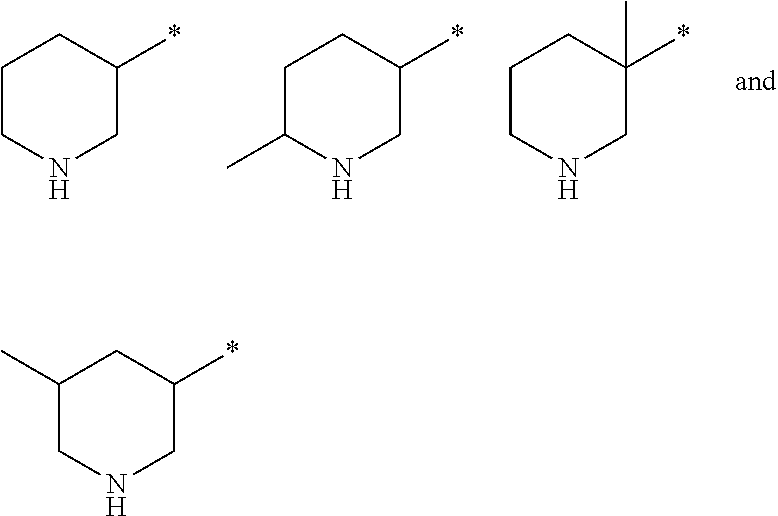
C1CNCC(*)C1.C1C(C)NCC(*)C1.C1CNCC(*)(C)C1.C1(C)CNCC(*)C1
